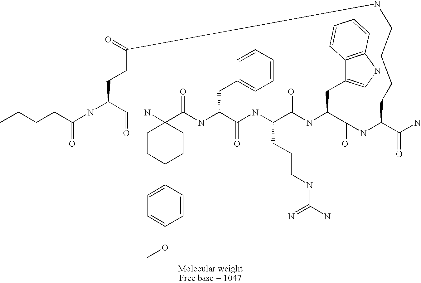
CCCCC(NC1C(=O)NC2(C(=O)NC(CC3=CC=CC=C3)C(=O)NC(CCCNC(N)=N)C(=O)NC(CC3=CNC4=C3C=CC=C4)C(=O)NC(C(N)=O)CCCCNC(=O)CC1)CCC(C1=CC=C(OC)C=C1)CC2)=O
